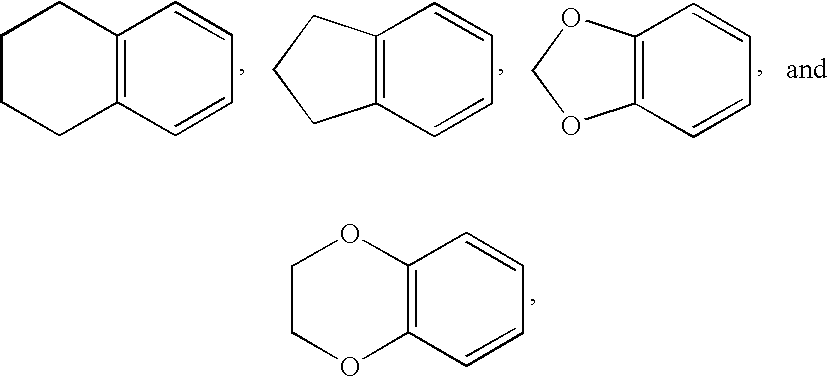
C1COC2=C(O1)C=CC=C2.C1CCC2=C(C1)C=CC=C2.C12=C(C=CC=C1)CCC2.C12=C(C=CC=C1)OCO2
